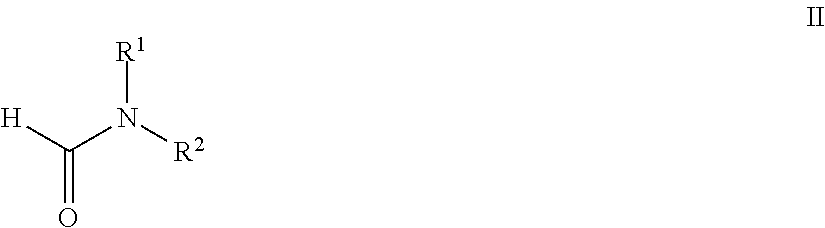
[H]C(N([R2])[R1])=O
